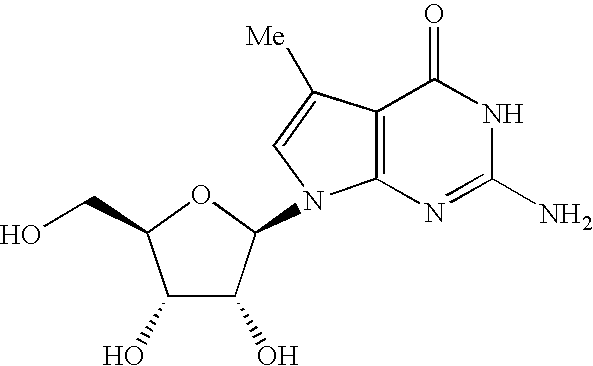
C1(O)C(O)C(N2C3=C(C([Me])=C2)C(=O)NC(N)=N3)OC1CO
